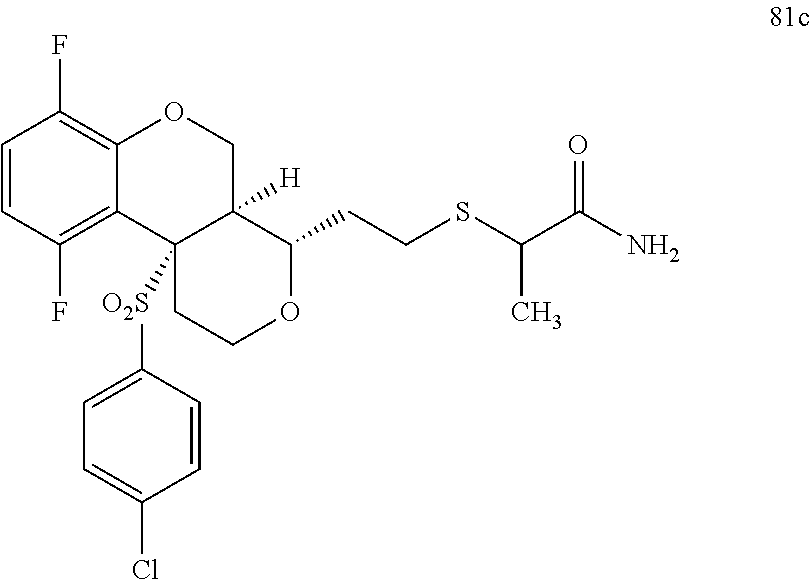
C1=CC(F)=C2C(=C1F)OCC1([H])C2([O2S]C2=CC=C(Cl)C=C2)CCOC1CCSC(C(N)=O)C
